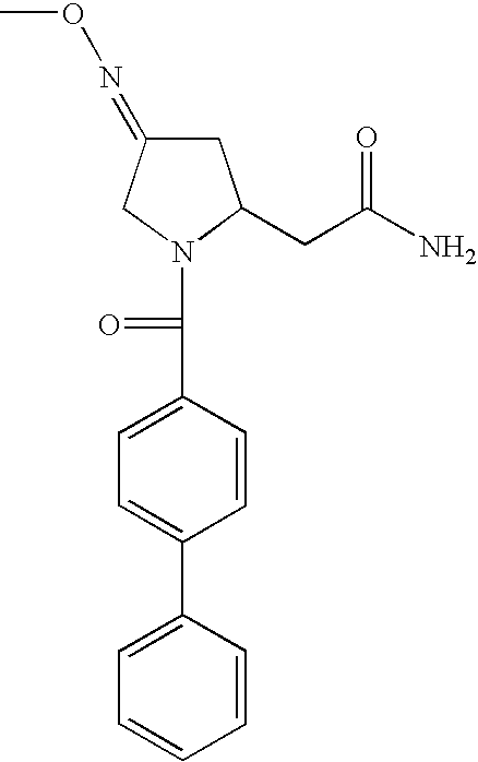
C1=C(C2=CC=C(C(=O)N3C(CC(N)=O)CC(=NOC)C3)C=C2)C=CC=C1
